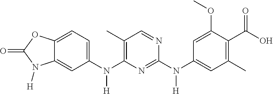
C1(C)=C(N(C2=CC=C3C(=C2)N([H])C(=O)O3)[H])N=C(N(C2=CC(C)=C(C(O)=O)C(OC)=C2)[H])N=C1
